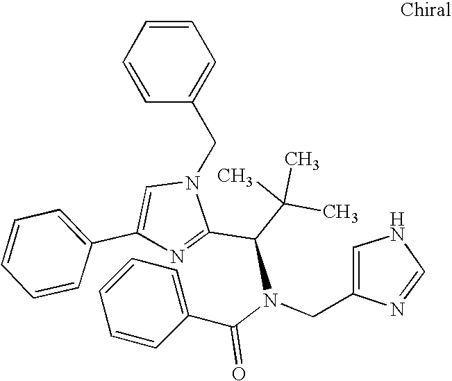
C1=CC=CC(CN2C=C(C3=CC=CC=C3)N=C2C(N(C(=O)C2=CC=CC=C2)CC2=CNC=N2)C(C)(C)C)=C1
